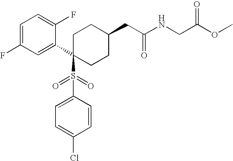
C1=C(F)C=C(C2(S(C3=CC=C(Cl)C=C3)(=O)=O)CCC(CC(=O)NCC(OC)=O)CC2)C(F)=C1
